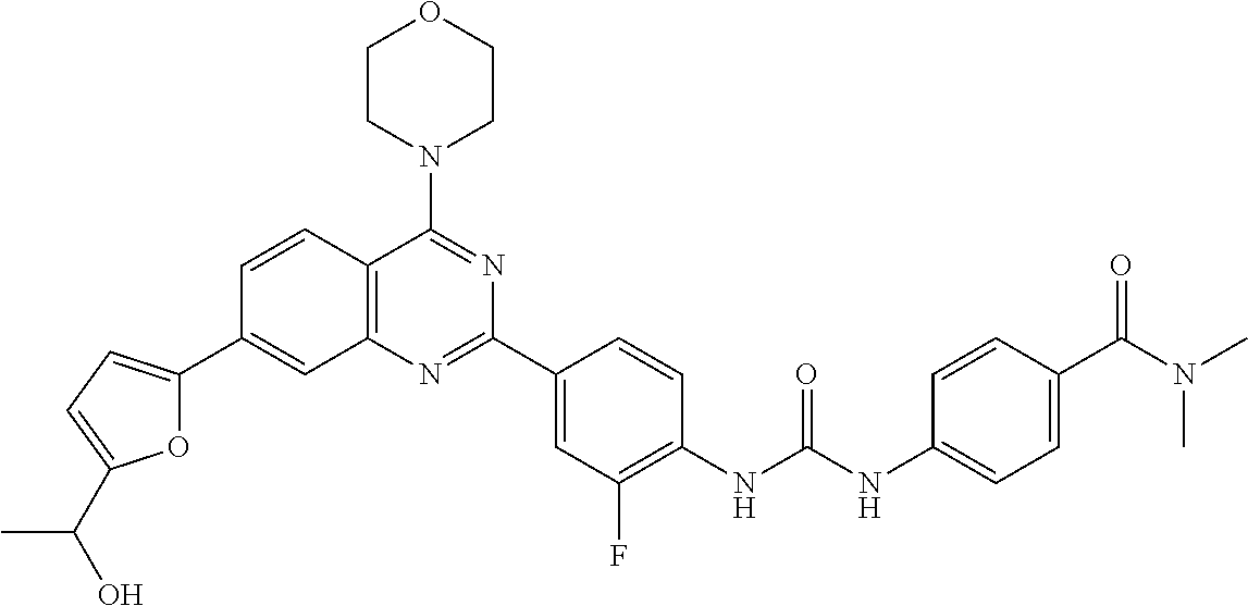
C1=CC2=C(C=C1C1=CC=C(C(O)C)O1)N=C(C1=CC(F)=C(NC(NC3=CC=C(C(N(C)C)=O)C=C3)=O)C=C1)N=C2N1CCOCC1
